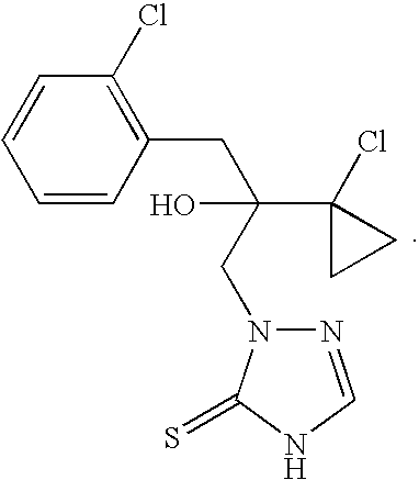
C1=CC(CC(O)(CN2N=CNC2=S)C2(Cl)CC2)=C(Cl)C=C1
